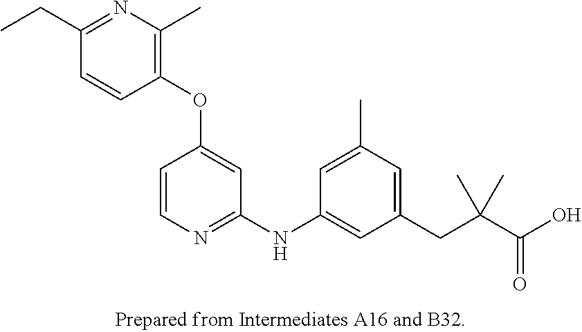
C1(OC2=CC(NC3=CC(CC(C(O)=O)(C)C)=CC(C)=C3)=NC=C2)=C(C)N=C(CC)C=C1
